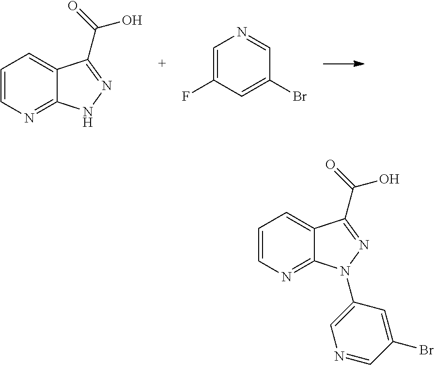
C1=CN=C2C(=C1)C(C(=O)O)=NN2.C1=C(F)C=C(Br)C=N1.C1=CN=C2C(=C1)C(C(=O)O)=NN2C1=CN=CC(Br)=C1
